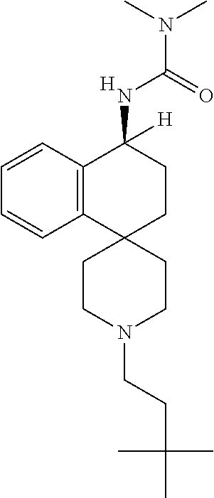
C12=C(C=CC=C1)C(NC(N(C)C)=O)([H])CCC21CCN(CCC(C)(C)C)CC1.[H]
